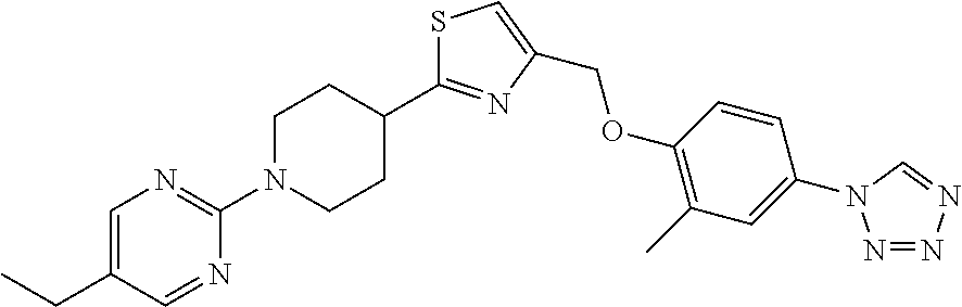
N1=NN=CN1C1=CC(C)=C(OCC2=CSC(C3CCN(C4=NC=C(CC)C=N4)CC3)=N2)C=C1
